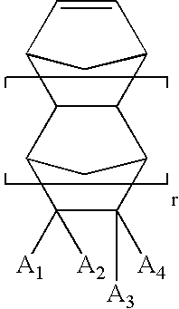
C12C=CC(C1)C1C2C2C([A3])([A4])C([A1])([A2])C1C2
